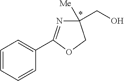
C1=CC=CC(C2=NC([Me])(CO)CO2)=C1
